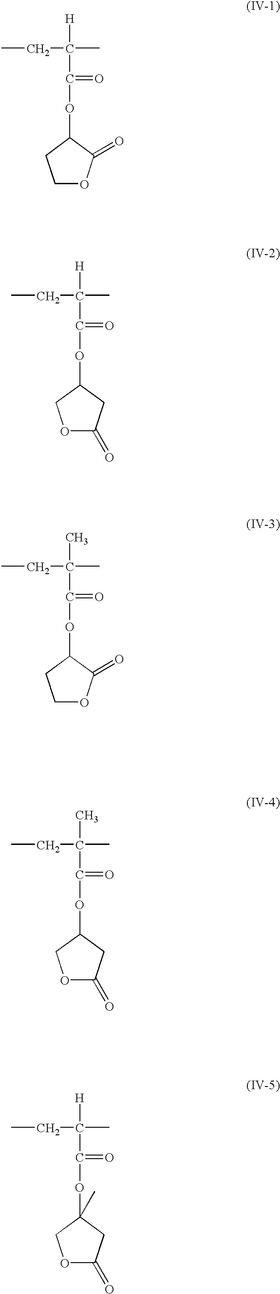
CCC(C)([H])C(=O)OC1C(=O)OCC1.CCC(C)([H])C(=O)OC1CC(=O)OC1.CCC(C)(C)C(=O)OC1C(=O)OCC1.CCC(C)(C)C(=O)OC1CC(=O)OC1.CCC(C)([H])C(=O)OC1(C)CC(=O)OC1
